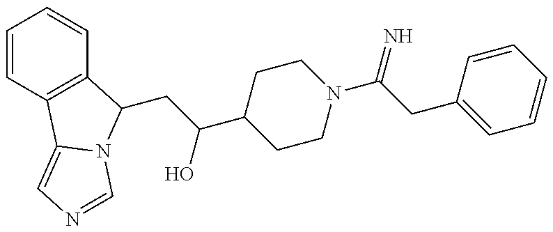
C1=CC2=C(C=C1)C(CC(C1CCN(C(CC3=CC=CC=C3)=N)CC1)O)N1C2=CN=C1
